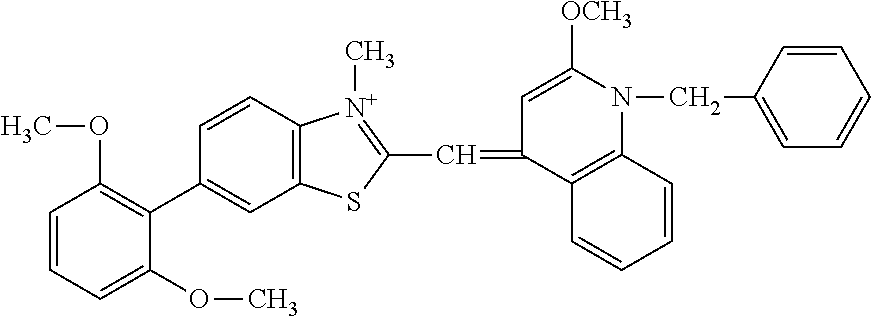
C1=CC=C(OC)C(C2=CC3=C(C=C2)[N+](C)=C(C=C2C4=C(N(CC5=CC=CC=C5)C([OCH3])=C2)C=CC=C4)S3)=C1OC
